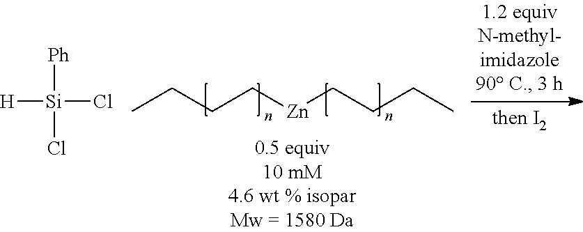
CCCC[Zn]CCCC.[H][Si]([Ph])(Cl)Cl
